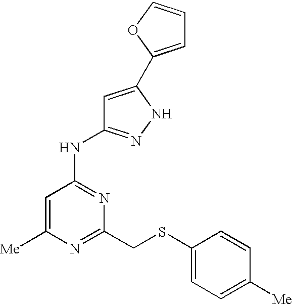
[Me]C1=CC(NC2=NNC(C3=CC=CO3)=C2)=NC(CSC2=CC=C([Me])C=C2)=N1
